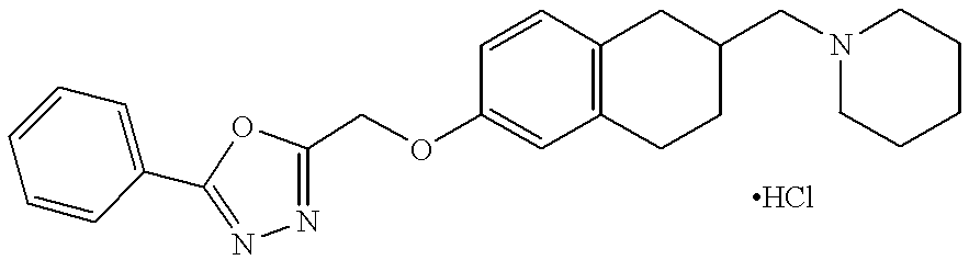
C1(C2=NN=C(COC3=CC4=C(C=C3)CC(CN3CCCCC3)CC4)O2)=CC=CC=C1
